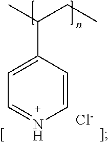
C1=CC(C(CC)C)=CC=N1.[Cl-]
